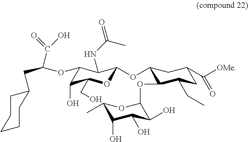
C1(OC2OC(CO)C(O)C(OC(C(=O)O)CC3CCCCC3)C2NC(C)=O)C(OC2C(O)C(O)C(O)C(C)O2)C(CC)CC(C(=O)[OMe])C1
